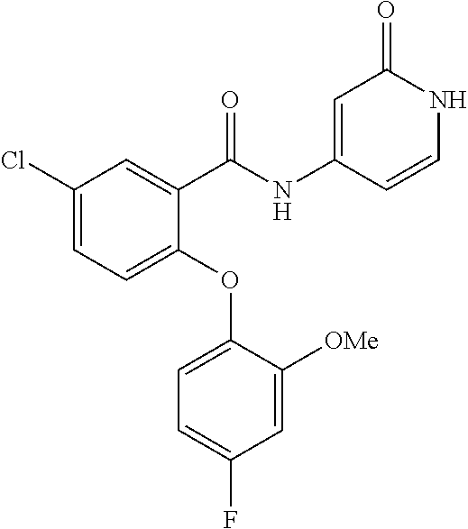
C1(Cl)=CC=C(OC2=CC=C(F)C=C2[OMe])C(C(NC2=CC(=O)NC=C2)=O)=C1
